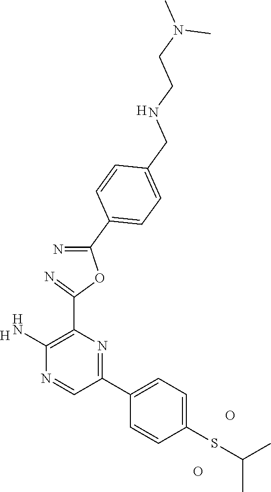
[H].C1(N)=C(C(OC(=N)C2=CC=C(CNCCN(C)C)C=C2)=N)N=C(C2=CC=C(SC(C)C)C=C2)C=N1.O.O.[H]
